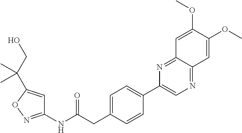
C1=C(CC(NC2=NOC(C(CO)(C)C)=C2)=O)C=CC(C2=CN=C3C(=N2)C=C(OC)C(OC)=C3)=C1
